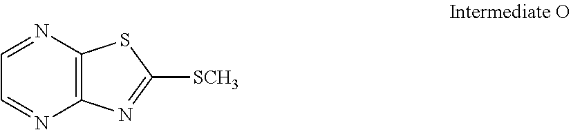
C12=C(N=CC=N1)SC([SCH3])=N2
